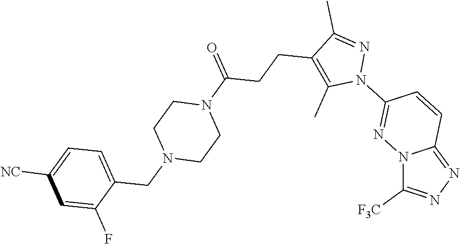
N12C([F3C])=NN=C1C=CC(N1N=C(C)C(CCC(N3CCN(CC4=CC=C([NC])C=C4F)CC3)=O)=C1C)=N2
